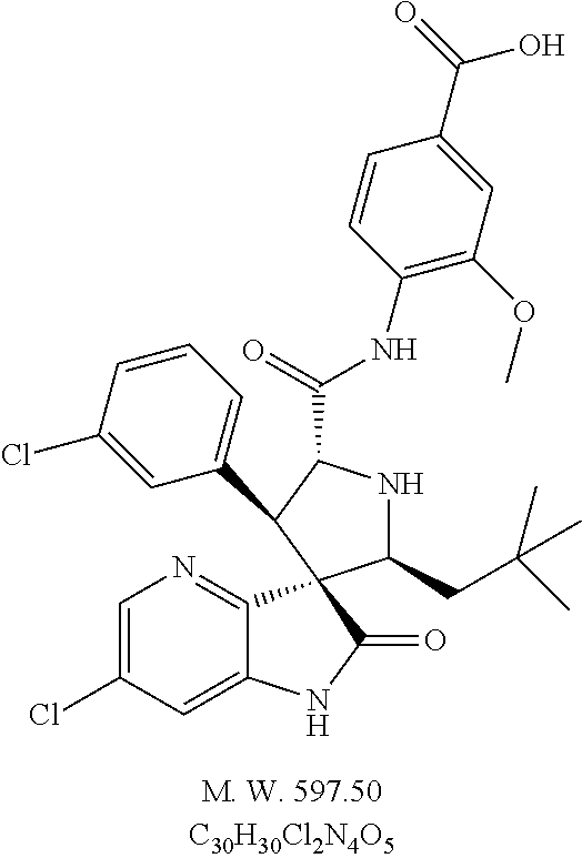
C1=C(Cl)C=C2C(=N1)C1(C(=O)N2)C(CC(C)(C)C)NC(C(=O)NC2=C(OC)C=C(C(=O)O)C=C2)C1C1=CC=CC(Cl)=C1
